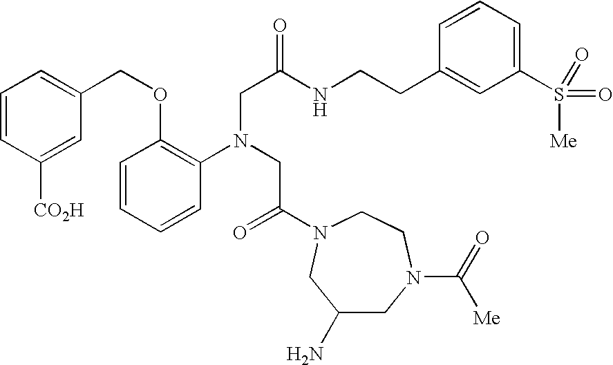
C1=CC=CC(N(CC(=O)N2CCN(C(=O)[Me])CC(N)C2)CC(=O)NCCC2=CC(S(=O)([Me])=O)=CC=C2)=C1OCC1=CC=CC([CO2H])=C1
